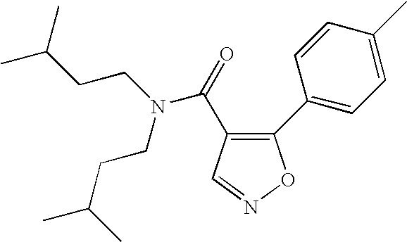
C1(C2=CC=C(C)C=C2)=C(C(=O)N(CCC(C)C)CCC(C)C)C=NO1
